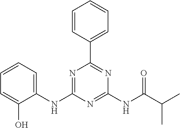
C1=CC(C2=NC(NC(C(C)C)=O)=NC(NC3=CC=CC=C3O)=N2)=CC=C1
